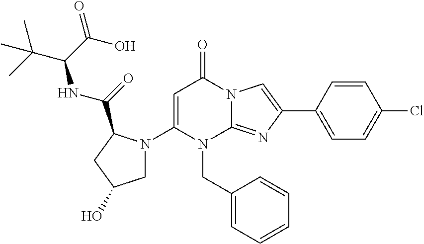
C1(N2CC(O)CC2C(=O)NC(C(C)(C)C)C(O)=O)=CC(=O)N2C(=NC(C3=CC=C(Cl)C=C3)=C2)N1CC1=CC=CC=C1
